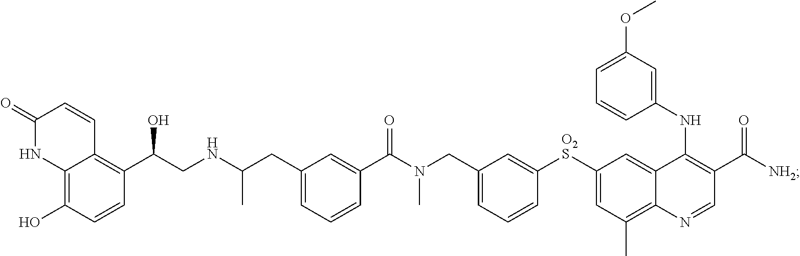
N(C(CC1=CC=CC(C(=O)N(C)CC2=CC=CC([O2S]C3=CC(C)=C4C(=C3)C(NC3=CC(OC)=CC=C3)=C(C([NH2])=O)C=N4)=C2)=C1)C)CC(C1=C2C(=C(O)C=C1)NC(=O)C=C2)O
